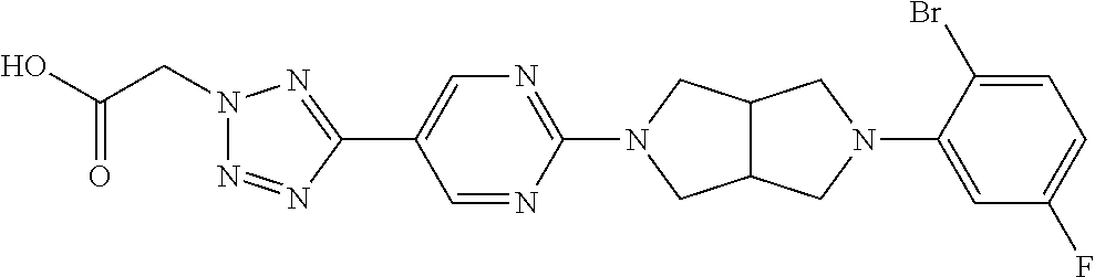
OC(CN1N=NC(C2=CN=C(N3CC4C(C3)CN(C3=CC(F)=CC=C3Br)C4)N=C2)=N1)=O
